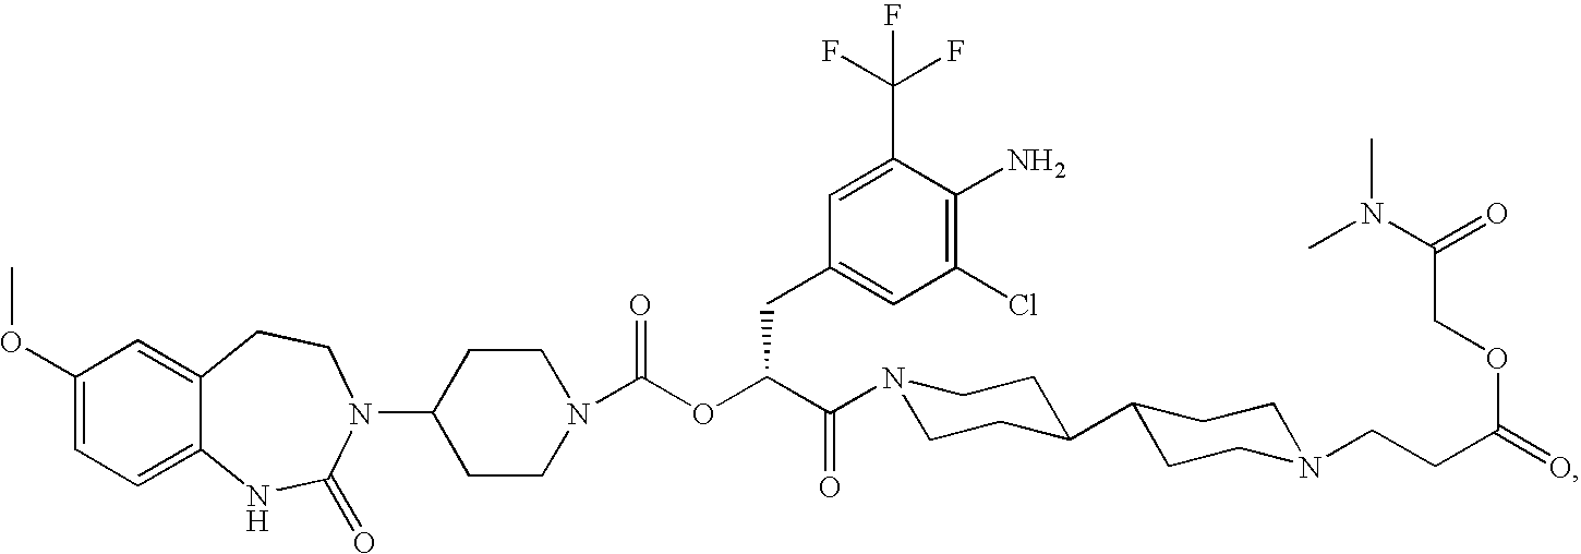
C1(OC)=CC=C2C(=C1)CCN(C1CCN(C(OC(C(=O)N3CCC(C4CCN(CCC(=O)OCC(N(C)C)=O)CC4)CC3)CC3=CC(Cl)=C(N)C(C(F)(F)F)=C3)=O)CC1)C(=O)N2
